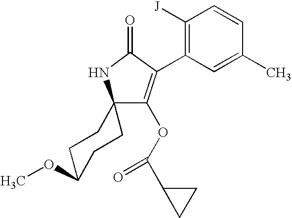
C1(OC(C2CC2)=O)=C(C2=C([J])C=CC(C)=C2)C(=O)NC12CCC(OC)CC2
